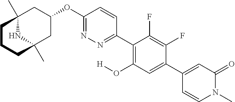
C12(C)NC(C)(CC(OC3=NN=C(C4=C(O[H])C=C(C5=CC(=O)N(C)C=C5)C(F)=C4F)C=C3)C1)CCC2
